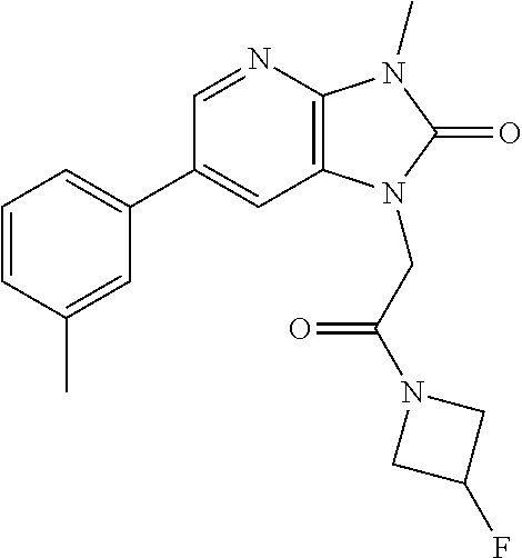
C1(C2=CC=CC(C)=C2)=CC2=C(N=C1)N(C)C(=O)N2CC(N1CC(F)C1)=O
